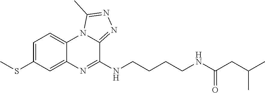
C1=C(SC)C=C2C(=C1)N1C(=NN=C1C)C(NCCCCNC(CC(C)C)=O)=N2
